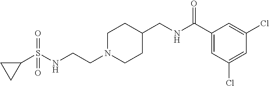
C1N(CCNS(C2CC2)(=O)=O)CCC(CNC(=O)C2=CC(Cl)=CC(Cl)=C2)C1
